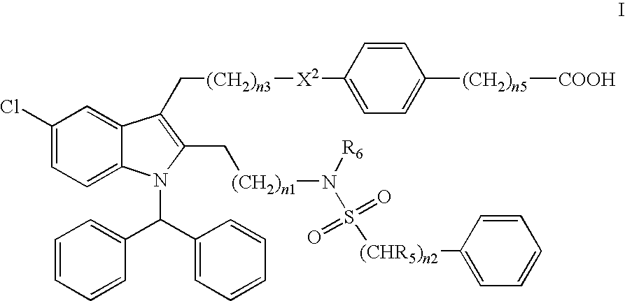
C1(Cl)=CC=C2C(=C1)C(C[(CH2)n3][X2]C1=CC=C([(CH2)n5][COOH])C=C1)=C(C[(CH2)n1]N(S([(CHR5)n2]C1=CC=CC=C1)(=O)=O)[R6])N2C(C1=CC=CC=C1)C1=CC=CC=C1
